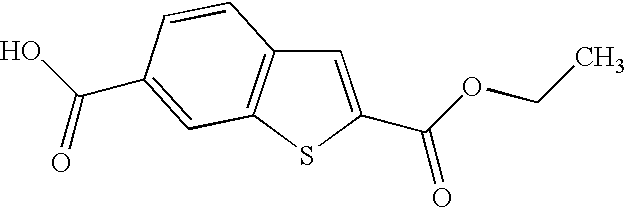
C1=C(C(OCC)=O)SC2=C1C=CC(C(O)=O)=C2
